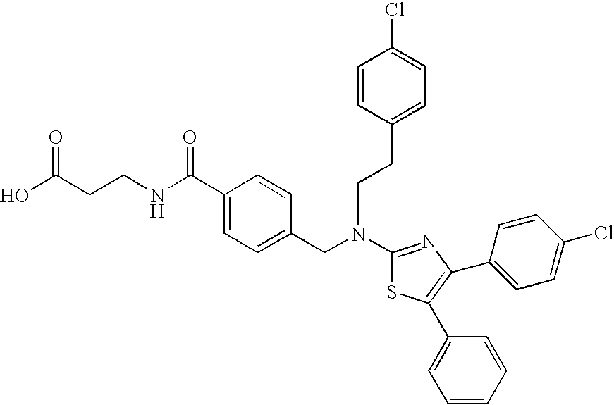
N(C1=NC(C2=CC=C(Cl)C=C2)=C(C2=CC=CC=C2)S1)(CC1=CC=C(C(NCCC(O)=O)=O)C=C1)CCC1=CC=C(Cl)C=C1
